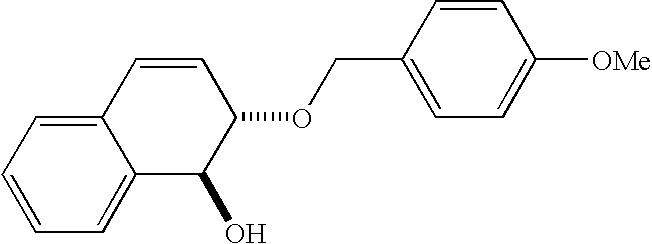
C12=CC=CC=C1C(O)C(OCC1=CC=C([OMe])C=C1)C=C2
